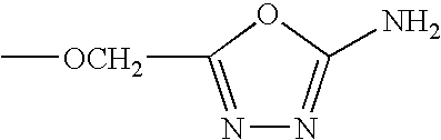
N1=C([OCH2]C)OC(N)=N1
